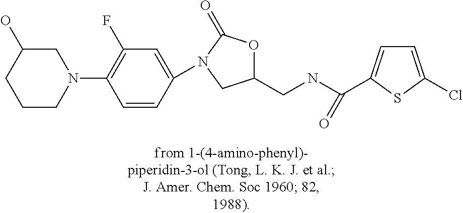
C1=C(N2C(=O)OC(CNC(=O)C3=CC=C(Cl)S3)C2)C=CC(N2CC(O)CCC2)=C1F
